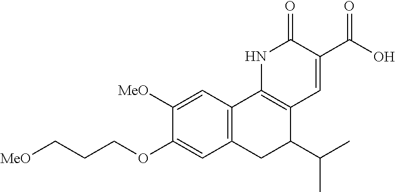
C12=C(C=C([MeO])C(OCCC[MeO])=C1)C1=C(C(C(C)C)C2)C=C(C(=O)O)C(=O)N1
